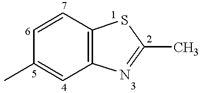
C1=CC(C)=CC2=C1SC(C)=N2
